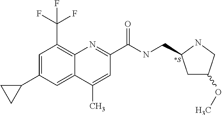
C1(C)=CC(C(NCC2CC(OC)CN2)=O)=NC2=C(C(F)(F)F)C=C(C3CC3)C=C12
